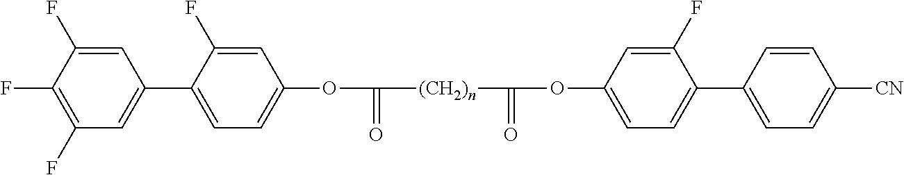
C1=C(F)C(F)=C(F)C=C1C1=CC=C(OC([(CH2)n]C(=O)OC2=CC=C(C3=CC=C([CN])C=C3)C(F)=C2)=O)C=C1F
